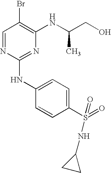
C1=NC(NC2=CC=C(S(=O)(NC3CC3)=O)C=C2)=NC(NC(CO)C)=C1Br
